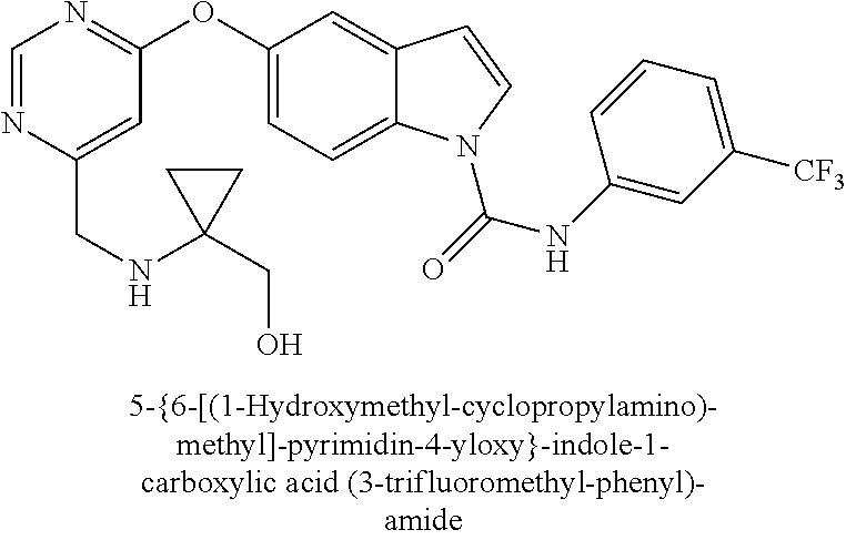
C(C1=CC(OC2=CC=C3C(=C2)C=CN3C(=O)NC2=CC([CF3])=CC=C2)=NC=N1)NC1(CO)CC1
